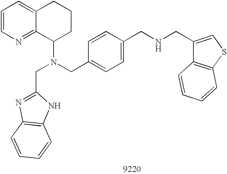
C1=CN=C2C(=C1)CCCC2N(CC1=CC=C(CNCC2=CSC3=C2C=CC=C3)C=C1)CC1=NC2=C(N1)C=CC=C2
